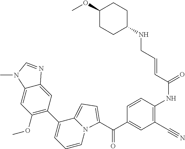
C(C1=CC(C#N)=C(NC(=O)C=CCNC2CCC(OC)CC2)C=C1)(=O)C1=CC=C2N1C=CC=C2C1=C(OC)C=C2C(=C1)N=CN2C
